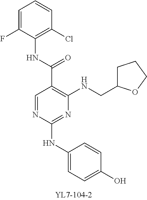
C1=NC(NC2=CC=C(O)C=C2)=NC(NCC2CCCO2)=C1C(=O)NC1=C(Cl)C=CC=C1F
